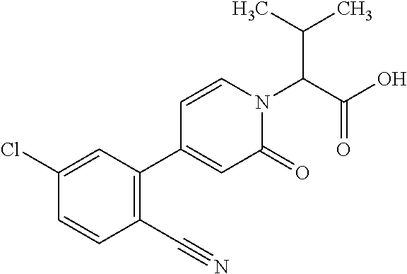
C(C(N1C=CC(C2=C(C#N)C=CC(Cl)=C2)=CC1=O)C(O)=O)(C)C
